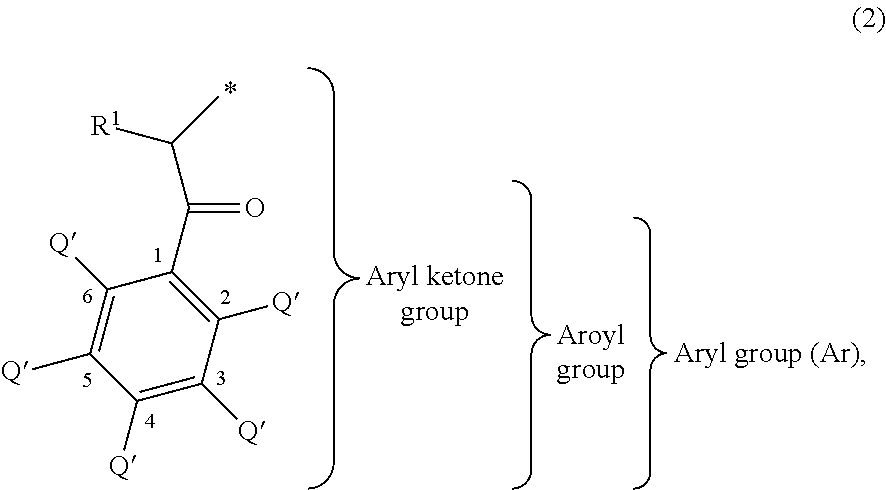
C1([Q])=C([Q])C([Q])=C(C(=O)C(C)[R1])C([Q])=C1[Q]
